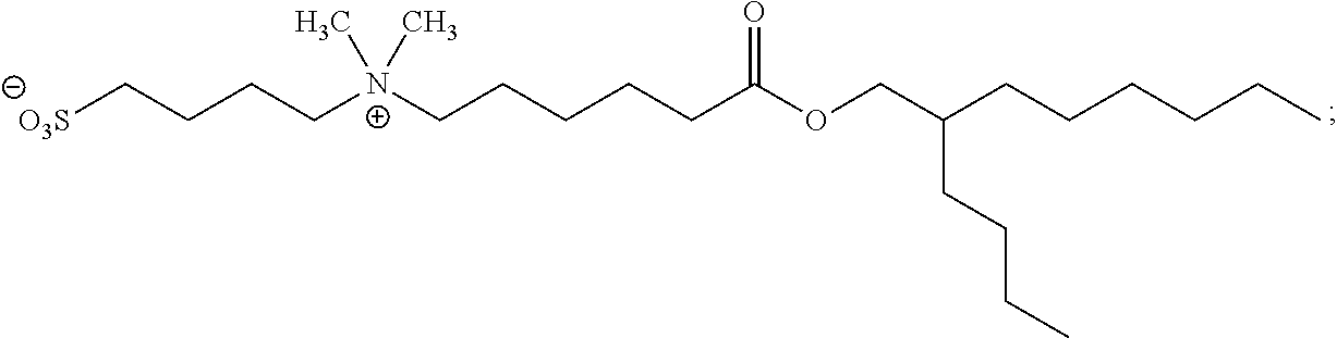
[N+](C)(CCCCCC(=O)OCC(CCCC)CCCCCC)(C)CCCC[O3S]
